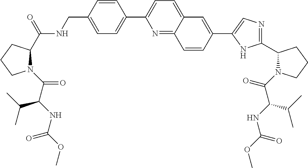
C1(C2=CC=C(CNC(C3CCCN3C(C(C(C)C)NC(OC)=O)=O)=O)C=C2)=CC=C2C(=N1)C=CC(C1=CN=C(C3CCCN3C(=O)C(NC(OC)=O)C(C)C)N1)=C2
